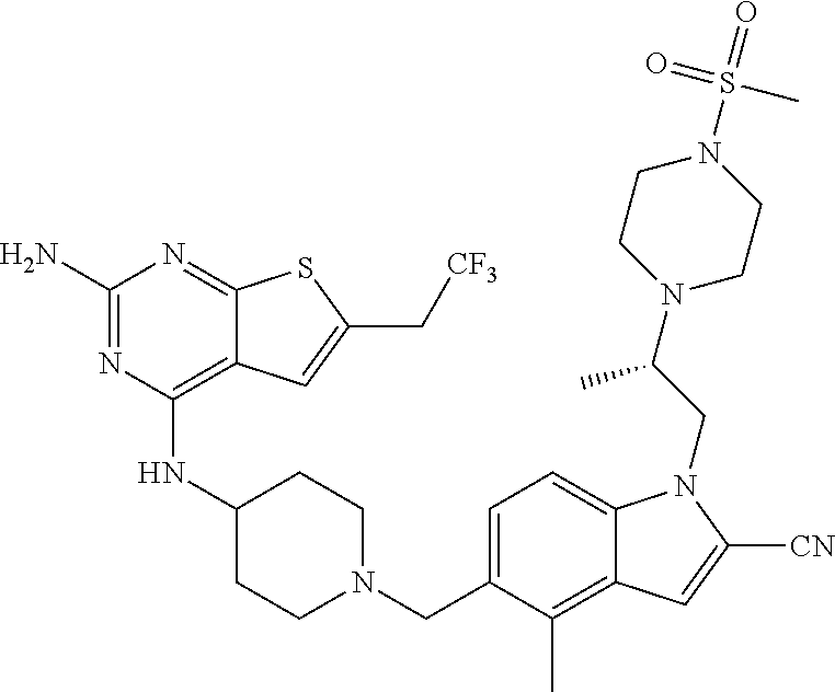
C1(N)=NC(NC2CCN(CC3=CC=C4C(=C3C)C=C([CN])N4CC(N3CCN(S(C)(=O)=O)CC3)C)CC2)=C2C(=N1)SC(C[CF3])=C2
